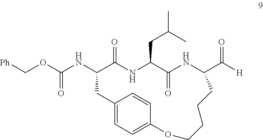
[Ph]COC(NC1C(=O)NC(CC(C)C)C(=O)NC(C([H])=O)CCCCOC2=CC=C(C1)C=C2)=O
